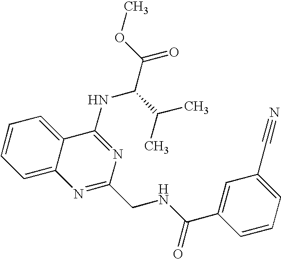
C12=CC=CC=C1C(NC(C(=O)OC)C(C)C)=NC(CNC(=O)C1=CC(C#N)=CC=C1)=N2
